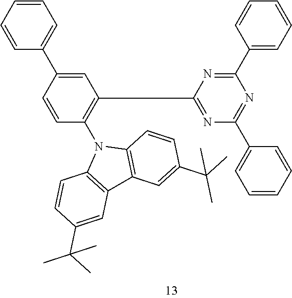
C1=CC(C2=CC=CC=C2)=CC(C2=NC(C3=CC=CC=C3)=NC(C3=CC=CC=C3)=N2)=C1N1C2=C(C3=C1C=CC(C(C)(C)C)=C3)C=C(C(C)(C)C)C=C2
